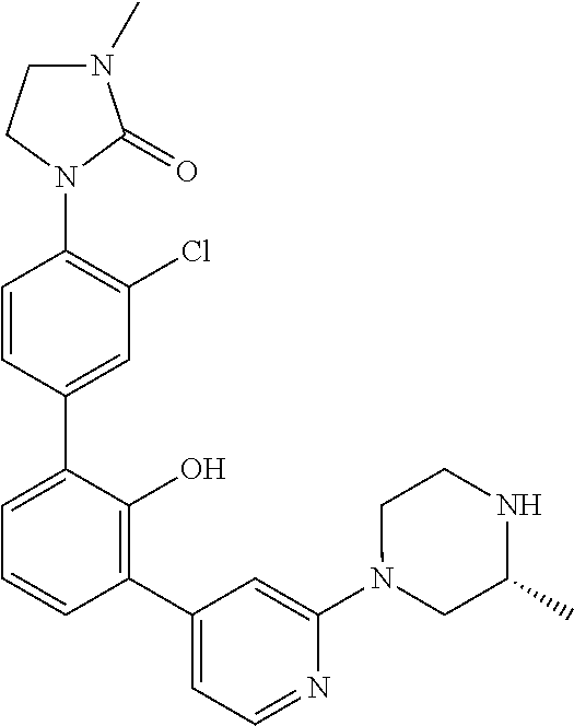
C1(N2C(=O)N(C)CC2)=C(Cl)C=C(C2=CC=CC(C3=CC=NC(N4CC(C)NCC4)=C3)=C2O)C=C1
